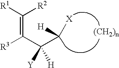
C(=C(C(C([X])[H])([H])[Y])[R3])([R1])[R2]
